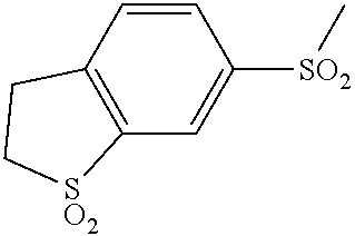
C12=C(C=C([SO2]C)C=C1)[SO2]CC2
